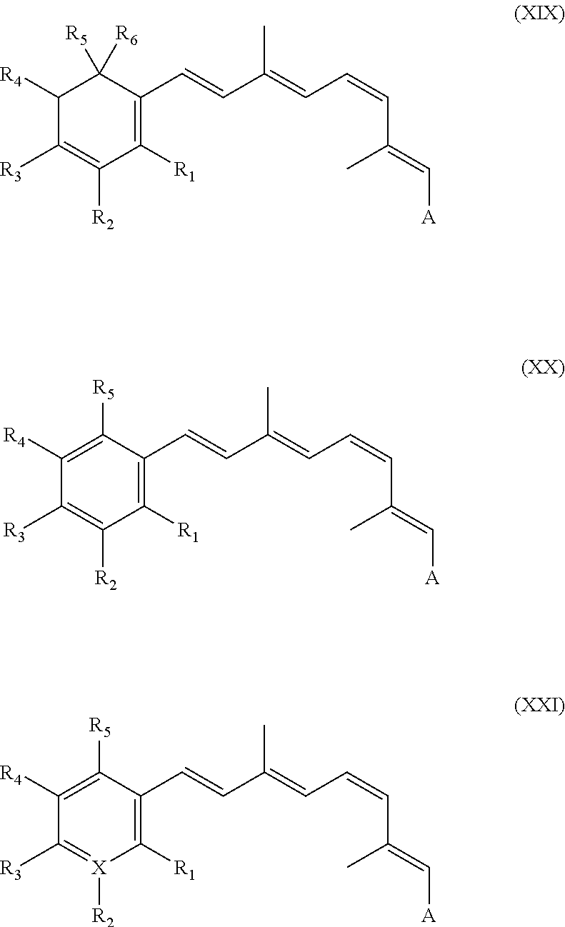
C1([R4])C([R3])=C([R2])C([R1])=C(C=CC(=CC=CC(=C[A])C)C)C1([R6])[R5].C1([R4])=C([R5])C(C=CC(=CC=CC(=C[A])C)C)=C([R1])C([R2])=C1[R3].C1([R4])=C([R5])C(C=CC(=CC=CC(=C[A])C)C)=C([R1])[X]([R2])=C1[R3]
